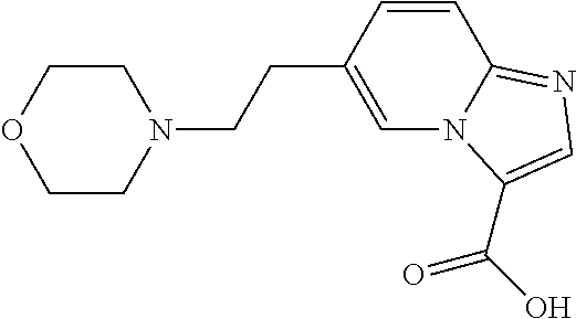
C1CN(CCC2=CN3C(=NC=C3C(O)=O)C=C2)CCO1
